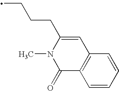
CCCCC1=CC2=C(C(=O)N1C)C=CC=C2
